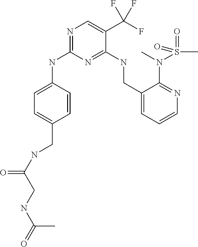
C1=C(CNC(=O)CNC(C)=O)C=CC(NC2=NC=C(C(F)(F)F)C(NCC3=CC=CN=C3N(S(C)(=O)=O)C)=N2)=C1
